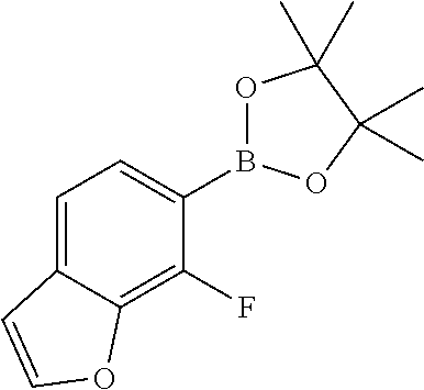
C1=C2C(=C(F)C(B3OC(C)(C)C(C)(C)O3)=C1)OC=C2
